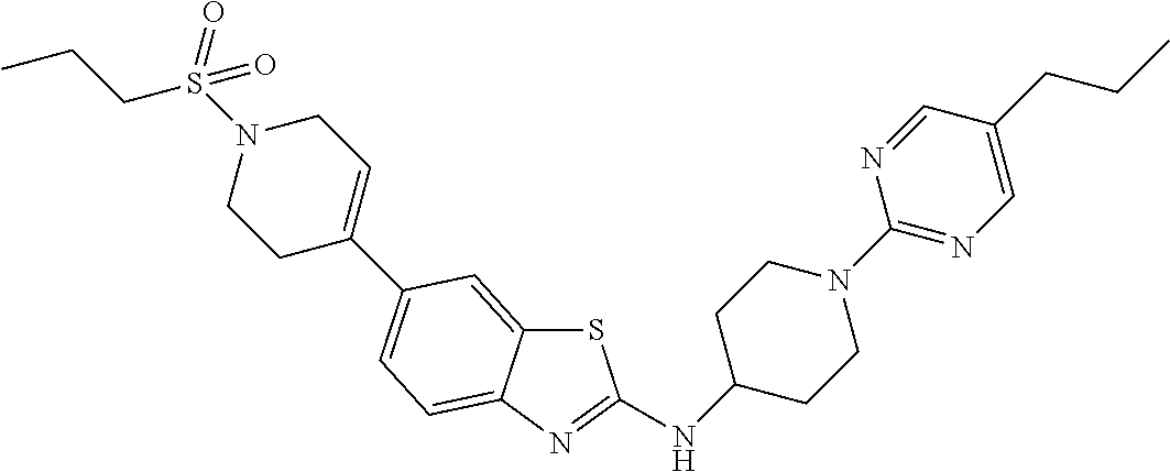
C1C(NC2=NC3=CC=C(C4=CCN(S(CCC)(=O)=O)CC4)C=C3S2)CCN(C2=NC=C(CCC)C=N2)C1
